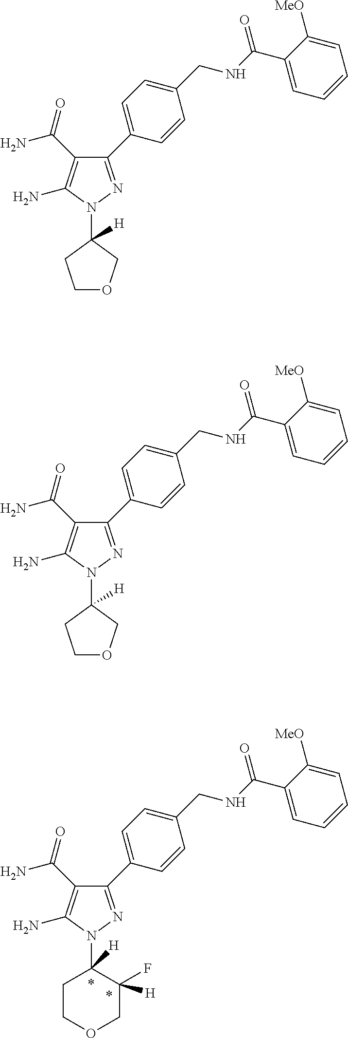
N1(C2([H])CCOC2)N=C(C2=CC=C(CNC(C3=CC=CC=C3[MeO])=O)C=C2)C(C(N)=O)=C1N.N1(C2([H])CCOC2)N=C(C2=CC=C(CNC(C3=CC=CC=C3[MeO])=O)C=C2)C(C(N)=O)=C1N.N1(C2([H])CCOCC2([H])F)N=C(C2=CC=C(CNC(C3=CC=CC=C3[MeO])=O)C=C2)C(C(N)=O)=C1N
